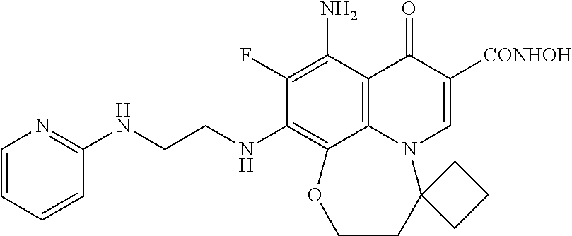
C1(F)=C(N)C2=C3C(=C1NCCNC1=NC=CC=C1)OCCC1(N3C=C([CONHOH])C2=O)CCC1
